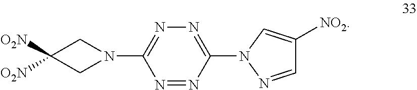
N1=C(N2CC([O2N])([O2N])C2)N=NC(N2N=CC([NO2])=C2)=N1
